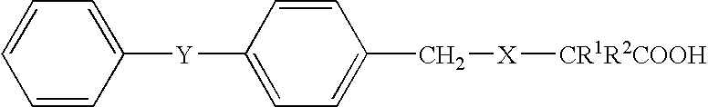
C1([Y]C2=CC=C(C[X][CR1R2COOH])C=C2)=CC=CC=C1
